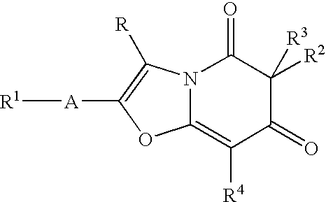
C12=C([R4])C(=O)C([R2])([R3])C(=O)N1C([R])=C([A][R1])O2
